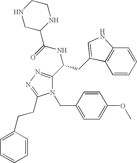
N1(CC2=CC=C(OC)C=C2)C(C(CC2=CNC3=C2C=CC=C3)NC(=O)C2NCCNC2)=NN=C1CCC1=CC=CC=C1
